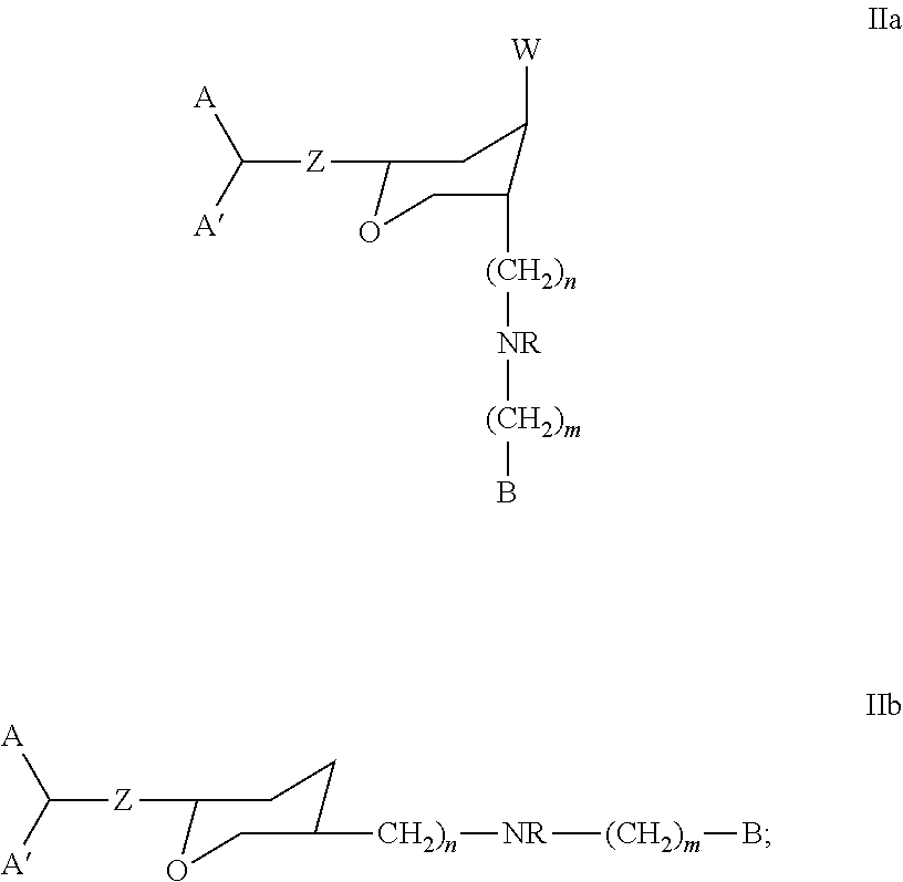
C1([Z]C([A])[A])OCC([(CH2)n][NR][(CH2)m]B)C([W])C1.C1([Z]C([A])[A])OCC([CH2)n][NR][(CH2)m]B)CC1
